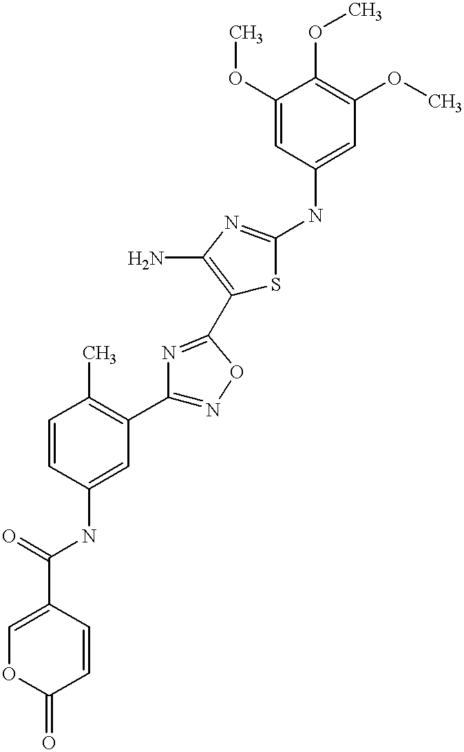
C1(C(=O)NC2=CC(C3=NOC(C4=C(N)N=C(NC5=CC(OC)=C(OC)C(OC)=C5)S4)=N3)=C(C)C=C2)=COC(=O)C=C1
